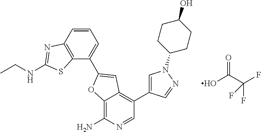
C12=C(N)N=CC(C3=CN(C4CCC(O)CC4)N=C3)=C1C=C(C1=CC=CC3=C1SC(NCC)=N3)O2.O=C(C(F)(F)F)O
